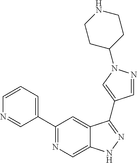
C1(C2=CC=CN=C2)=NC=C2C(=C1)C(C1=CN(C3CCNCC3)N=C1)=NN2
